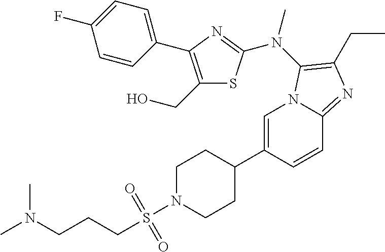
C1=C(C2CCN(S(CCCN(C)C)(=O)=O)CC2)C=CC2=NC(CC)=C(N(C)C3=NC(C4=CC=C(F)C=C4)=C(CO)S3)N12
